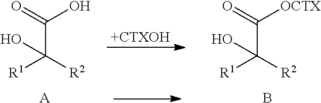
[R1]C([R2])(C(=O)O)O.[R1]C([R2])(C(=O)[OCTX])O.B.[A].[+CTXOH]
